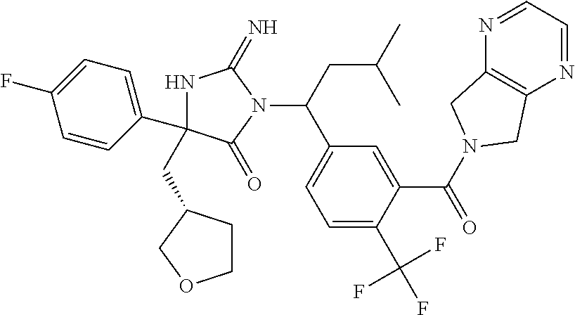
N1C(C2=CC=C(F)C=C2)(CC2CCOC2)C(=O)N(C(CC(C)C)C2=CC=C(C(F)(F)F)C(C(=O)N3CC4=C(N=CC=N4)C3)=C2)C1=N
